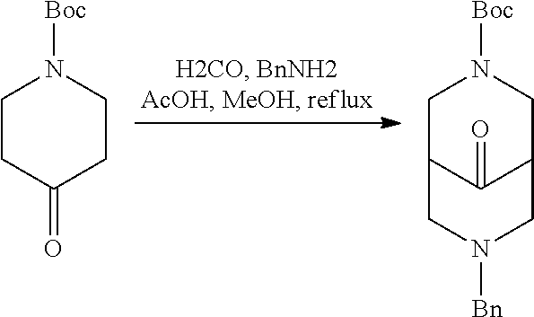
C1CC(=O)CCN1[Boc].C1C2C(=O)C(CN1[Boc])CN([Bn])C2
